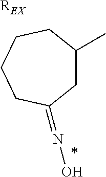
[REX].C1C(C)CCCCC1=NO.*
